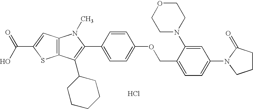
C12=C(C(C3CCCCC3)=C(C3=CC=C(OCC4=CC=C(N5CCCC5=O)C=C4N4CCOCC4)C=C3)N1C)SC(C(O)=O)=C2.Cl
